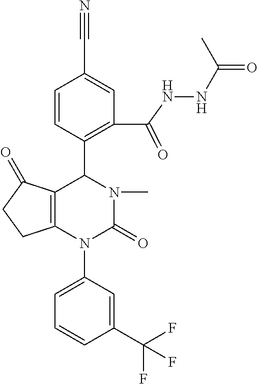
N#CC1=CC(C(NNC(=O)C)=O)=C(C2C3=C(N(C4=CC=CC(C(F)(F)F)=C4)C(=O)N2C)CCC3=O)C=C1
